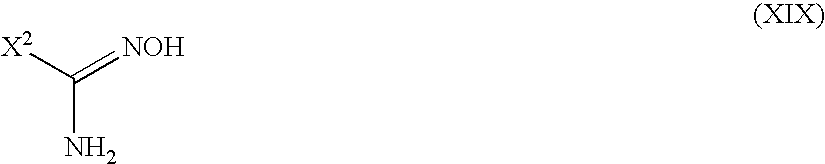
C(N)([X2])=[NOH]
